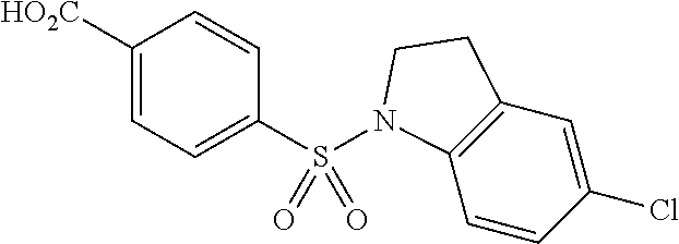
C1([HO2C])=CC=C(S(=O)(=O)N2C3=C(C=C(Cl)C=C3)CC2)C=C1
